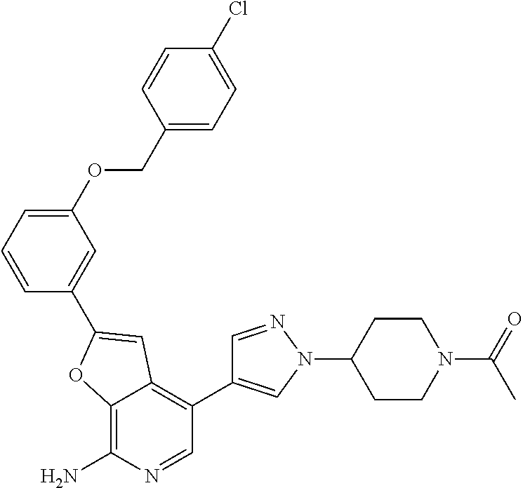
C12=C(N)N=CC(C3=CN(C4CCN(C(C)=O)CC4)N=C3)=C1C=C(C1=CC(OCC3=CC=C(Cl)C=C3)=CC=C1)O2
